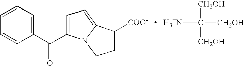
C1(C(C2=CC=C3N2CCC3[COO-      H3+N]C([CH2OH])([CH2OH])[CH2OH])=O)=CC=CC=C1
